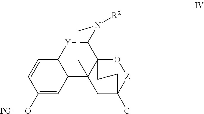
C1(O[PG])=CC2C(C=C1)[Y]C1C34O[Z]C([G])(CC23CCN1[R2])CC4
